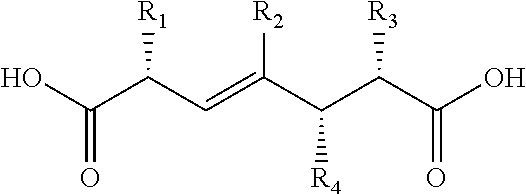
OC(C(C=C(C(C(C(O)=O)[R3])[R4])[R2])[R1])=O
